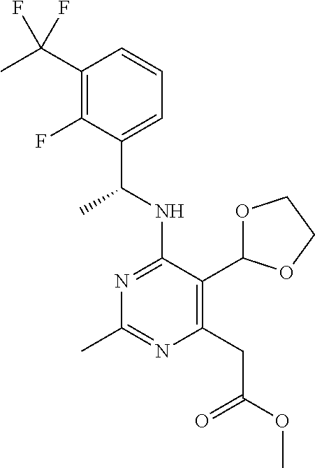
N1=C(NC(C)C2=CC=CC(C(F)(C)F)=C2F)C(C2OCCO2)=C(CC(=O)OC)N=C1C
